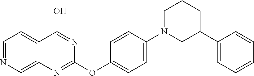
C1=NC=C2C(=C1)C(O)=NC(OC1=CC=C(N3CC(C4=CC=CC=C4)CCC3)C=C1)=N2
